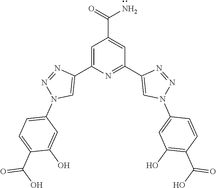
C1=C(C2=CN(C3=CC=C(C(O)=O)C(O)=C3)N=N2)N=C(C2=CN(C3=CC(O)=C(C(O)=O)C=C3)N=N2)C=C1C(=O)N
